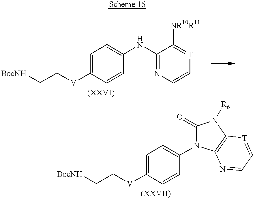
[BocNH]CC[V]C1=CC=C(NC2=NC=C[T]=C2[NR10R11])C=C1.[BocNH]CC[V]C1=CC=C(N2C(=O)N([R6])C3=C2N=CC=[T]3)C=C1
